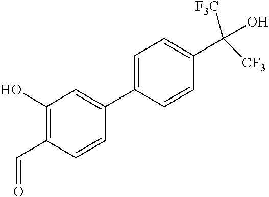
C1=CC(C=O)=C(O)C=C1C1=CC=C(C([CF3])(O)[F3C])C=C1
